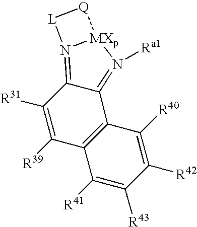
C1([R39])=C([R31])C2=N3[MXp](N([Ra1])=C2C2=C1C([R41])=C([R43])C([R42])=C2[R40])[Q][L]3
